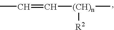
CC=C[(CH)n](C)[R2]
